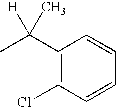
C1(C(C)([H])C)=C(Cl)C=CC=C1
